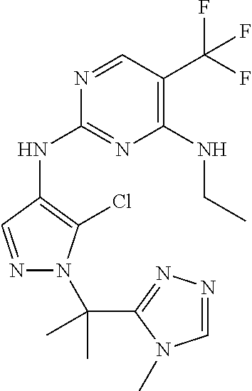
C1(NC2=C(Cl)N(C(C3=NN=CN3C)(C)C)N=C2)=NC(NCC)=C(C(F)(F)F)C=N1
